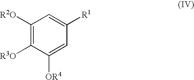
C1([R2O])=C([R3O])C([OR4])=CC([R1])=C1
